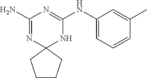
C1(N)=NC2(NC(NC3=CC=CC(C)=C3)=N1)CCCC2
